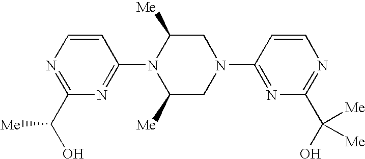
N1=C(C(O)[Me])N=C(N2C([Me])CN(C3=NC(C(O)([Me])[Me])=NC=C3)CC2[Me])C=C1
